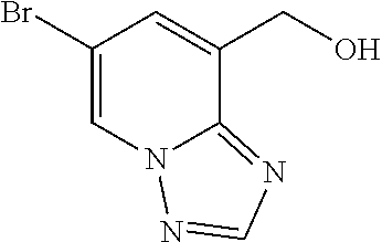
BrC1=CN2C(=NC=N2)C(CO)=C1
